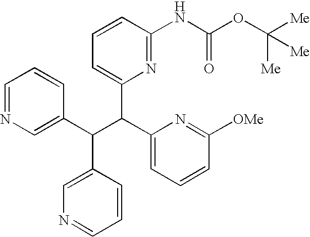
C1=NC=C(C(C(C2=CC=CC([OMe])=N2)C2=CC=CC(NC(=O)OC([Me])([Me])[Me])=N2)C2=CN=CC=C2)C=C1
